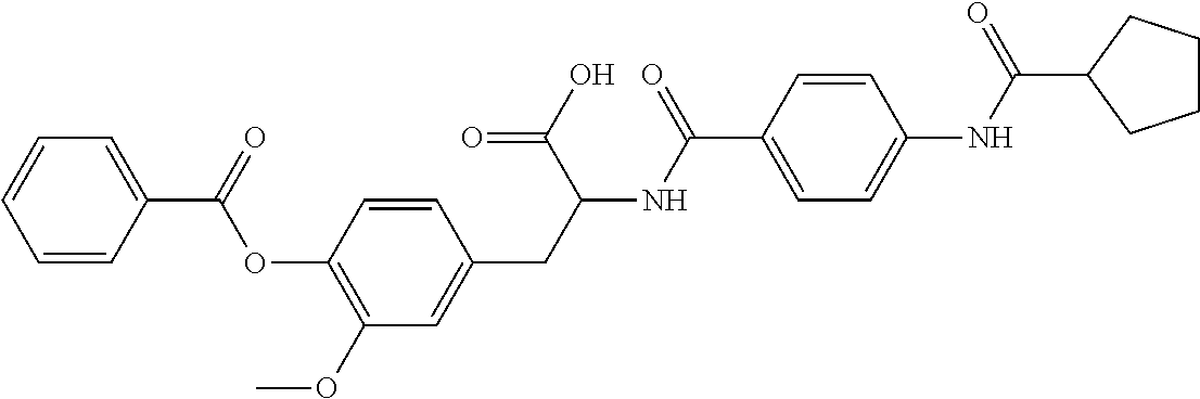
C1=CC(C(=O)OC2=C(OC)C=C(CC(NC(C3=CC=C(NC(=O)C4CCCC4)C=C3)=O)C(=O)O)C=C2)=CC=C1
